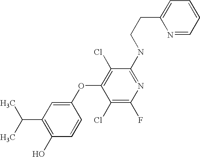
C(CNC1=NC(F)=C(Cl)C(OC2=CC(C(C)C)=C(O)C=C2)=C1Cl)C1=CC=CC=N1
